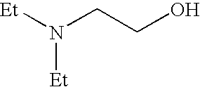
[Et]N([Et])CCO
